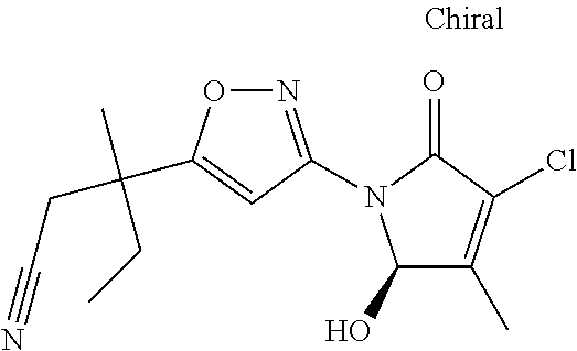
N1=C(N2C(O)C(C)=C(Cl)C2=O)C=C(C(CC#N)(C)CC)O1
